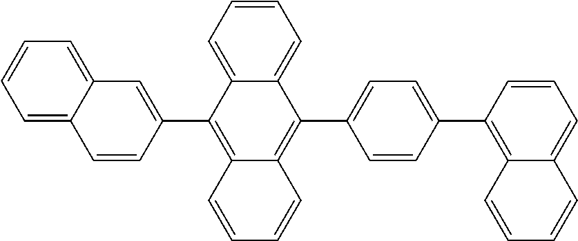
C1=CC(C2=C3C(=C(C4=CC=C(C5=C6C(=CC=C5)C=CC=C6)C=C4)C4=CC=CC=C24)C=CC=C3)=CC2=CC=CC=C12
